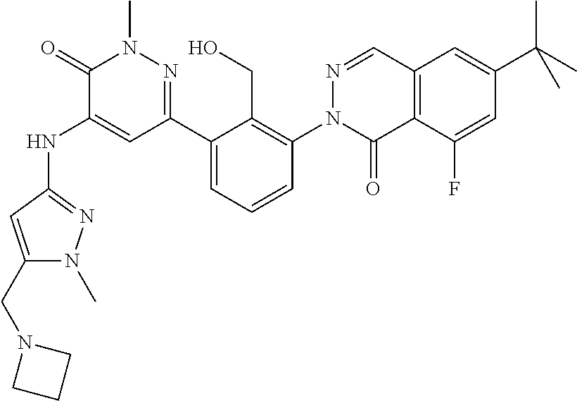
N(C1=CC(C2=CC=CC(N3C(=O)C4=C(C=N3)C=C(C(C)(C)C)C=C4F)=C2CO)=NN(C)C1=O)C1=NN(C)C(CN2CCC2)=C1
